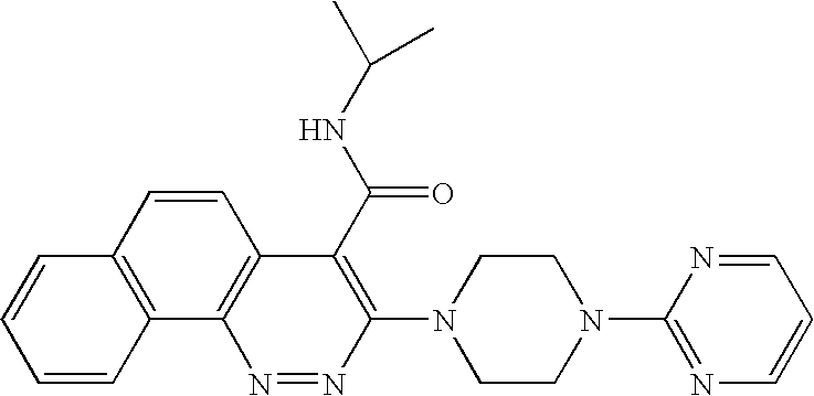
C1=CC2=C(C=C1)C=CC1=C2N=NC(N2CCN(C3=NC=CC=N3)CC2)=C1C(=O)NC(C)C
